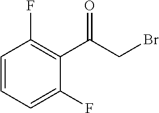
C1=CC=C(F)C(C(CBr)=O)=C1F
